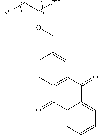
CCC(C)OCC1=CC2=C(C=C1)C(=O)C1=CC=CC=C1C2=O
